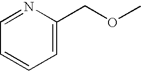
C1=C(COC)N=CC=C1
